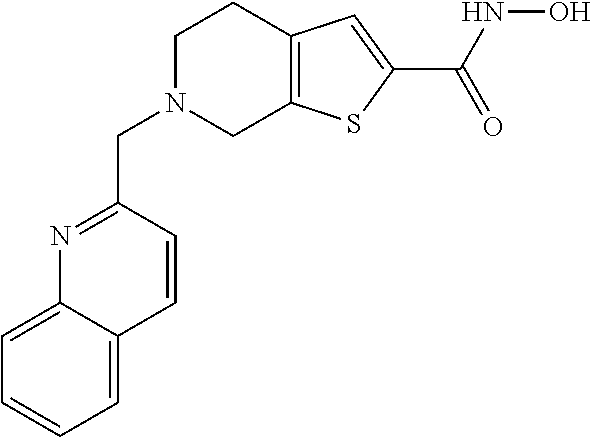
C1=C2C(=CC=C1)N=C(CN1CC3=C(CC1)C=C(C(NO)=O)S3)C=C2
